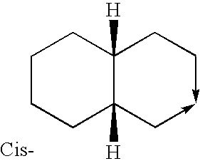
C1CCC2([H])C([H])(C1)CC->C-C2
